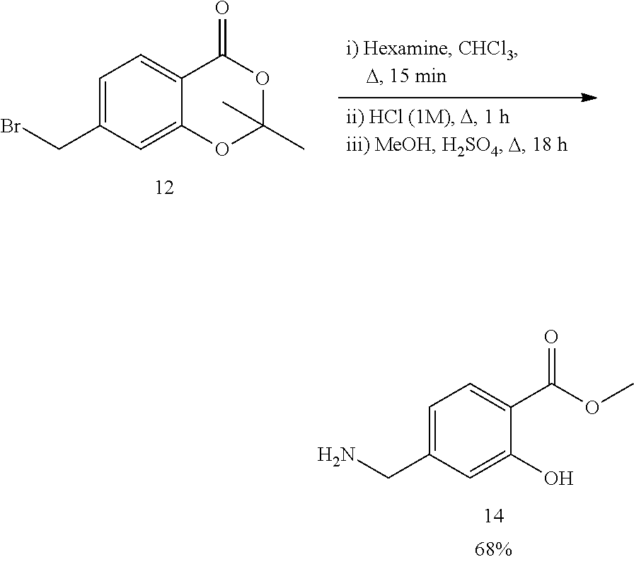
C1=C(CN)C=C(O)C(C(OC)=O)=C1.C1=C(CBr)C=C2C(=C1)C(=O)OC(C)(C)O2
